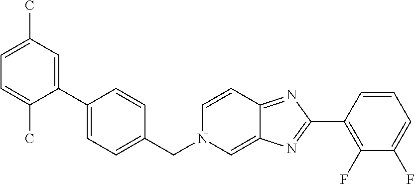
C1=C(C)C=C(C2=CC=C(CN3C=C4C(=NC(C5=C(F)C(F)=CC=C5)=N4)C=C3)C=C2)C(C)=C1
